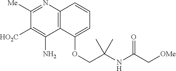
C12=C(N=C([Me])C([HO2C])=C1N)C=CC=C2OCC(NC(C[OMe])=O)(C)C
